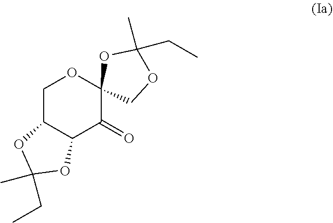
C1C2C(C(=O)C3(O1)COC(C)(CC)O3)OC(C)(CC)O2
